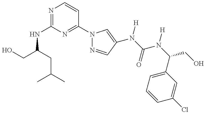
C(NC1=NC=CC(N2N=CC(N(C(=O)N(C(C3=CC=CC(Cl)=C3)CO)[H])[H])=C2)=N1)(CO)CC(C)C
